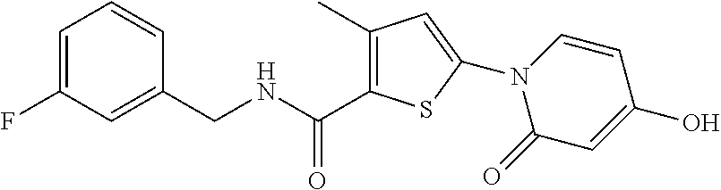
C1=C(F)C=C(CNC(C2=C(C)C=C(N3C(=O)C=C(O)C=C3)S2)=O)C=C1
